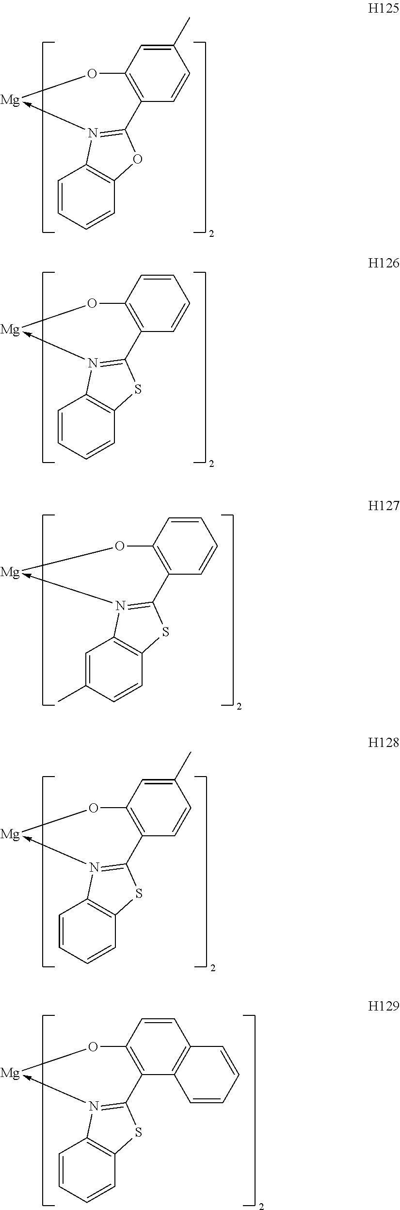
C1=CC=CC2=C1N1->[Mg]OC3=C(C=CC(C)=C3)C=1O2.C1=CC=CC2=C1N1->[Mg]OC3=C(C=CC=C3)C=1S2.C1=C(C)C=CC2=C1N1->[Mg]OC3=C(C=CC=C3)C=1S2.C1=CC=CC2=C1N1->[Mg]OC3=C(C=CC(C)=C3)C=1S2.C1=CC=CC2=C1N1->[Mg]OC3=C(C4=C(C=C3)C=CC=C4)C=1S2
